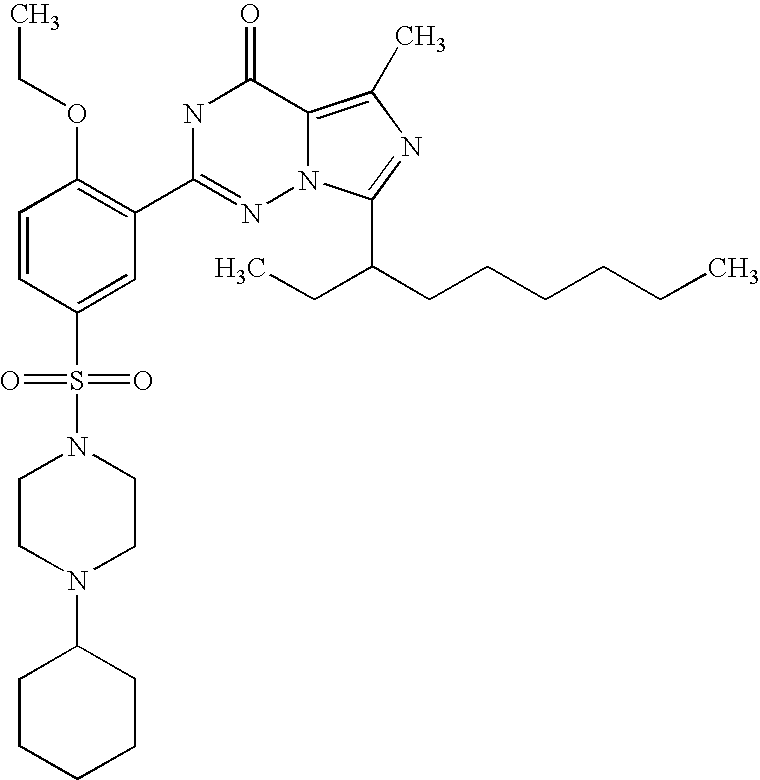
C1=CC(S(N2CCN(C3CCCCC3)CC2)(=O)=O)=CC(C2=NN3C(=C(C)N=C3C(CCCCCC)CC)C(=O)N2)=C1OCC
